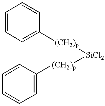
C1=CC=C([(CH2)p][SiCl2][(CH2)p]C2=CC=CC=C2)C=C1
